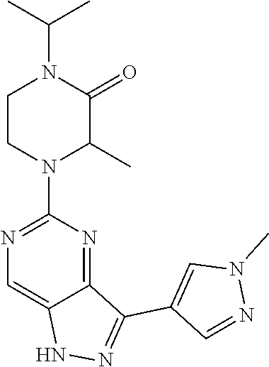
N1N=C(C2=CN(C)N=C2)C2=NC(N3CCN(C(C)C)C(=O)C3C)=NC=C12
